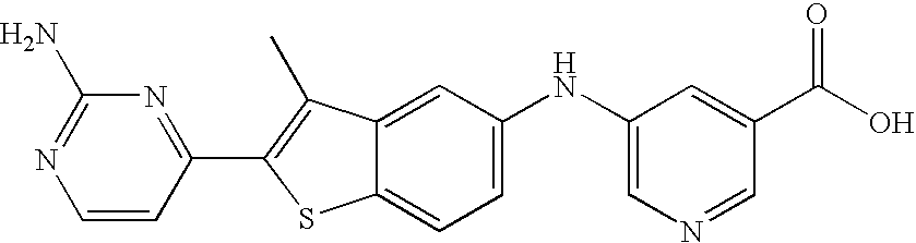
C1=CC(C2=C(C)C3=CC(NC4=CN=CC(C(O)=O)=C4)=CC=C3S2)=NC(N)=N1
